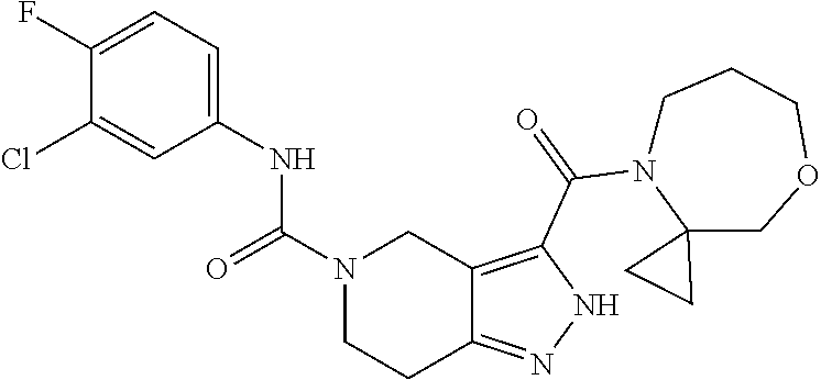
N1(C(NC2=CC=C(F)C(Cl)=C2)=O)CCC2=NNC(C(N3C4(COCCC3)CC4)=O)=C2C1
